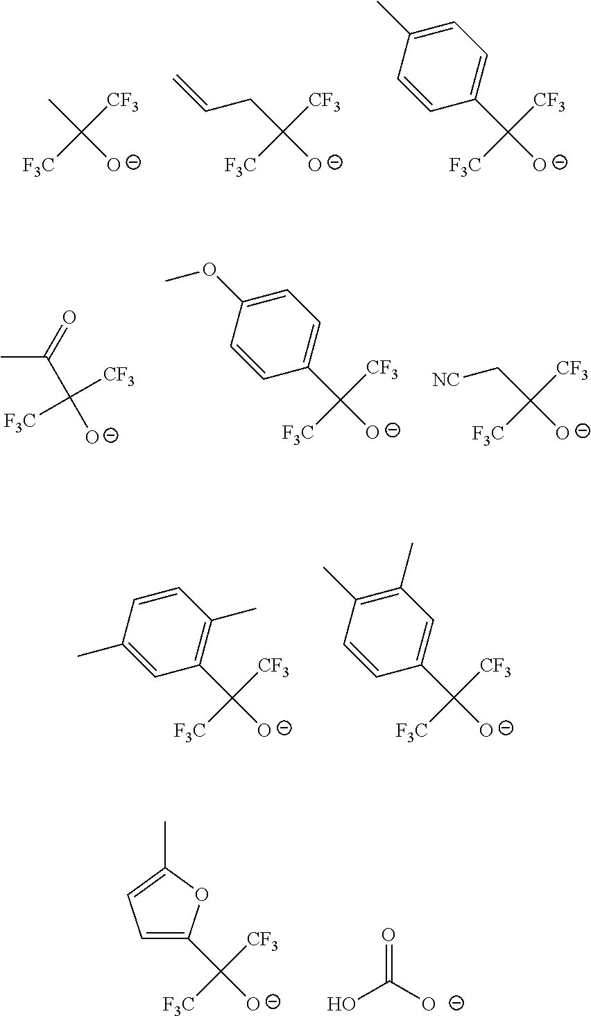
C1(C)=CC(C([CF3])([F3C])[O-])=C(C)C=C1.C1=CC(C([CF3])([F3C])[O-])=CC(C)=C1C.[NC]CC([CF3])([F3C])[O-].CC(=O)C([CF3])([F3C])[O-].C1=CC(C([CF3])([F3C])[O-])=CC=C1OC.C([CF3])([F3C])([O-])C1=CC=C(C)O1.O=C([O-])O.CC([CF3])([F3C])[O-].C(C([CF3])([F3C])[O-])C=C.C1(C([CF3])([F3C])[O-])=CC=C(C)C=C1
